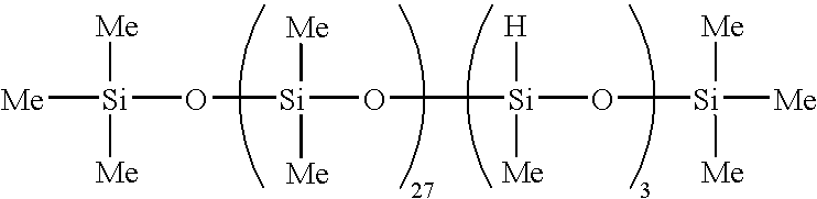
[Si]([Me])(O[Si](O[Si]([H])([Me])O[Si]([Me])([Me])[Me])([Me])[Me])([Me])[Me]
